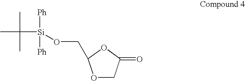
O1CC(=O)OC1CO[Si](C(C)(C)C)([Ph])[Ph]
